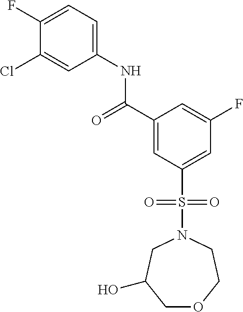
C1(F)=CC=C(NC(C2=CC(S(=O)(=O)N3CC(O)COCC3)=CC(F)=C2)=O)C=C1Cl
